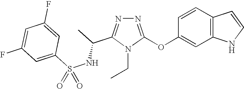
N1=C(OC2=CC3=C(C=C2)C=CN3)N(CC)C(C(C)NS(C2=CC(F)=CC(F)=C2)(=O)=O)=N1
